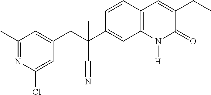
C(C1=CC(C)=NC(Cl)=C1)C(C1=CC2=C(C=C1)C=C(CC)C(=O)N2[H])(C)C#N
